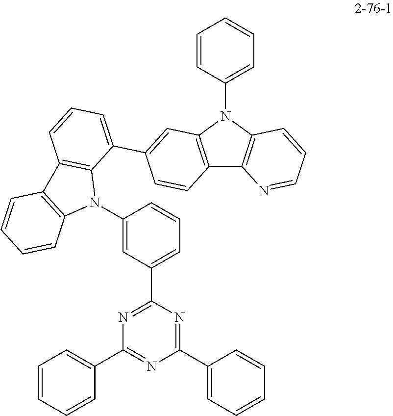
C1=CC=C(N2C3=C(C4=C2C=CC=N4)C=CC(C2=CC=CC4=C2N(C2=CC(C5=NC(C6=CC=CC=C6)=NC(C6=CC=CC=C6)=N5)=CC=C2)C2=C4C=CC=C2)=C3)C=C1
